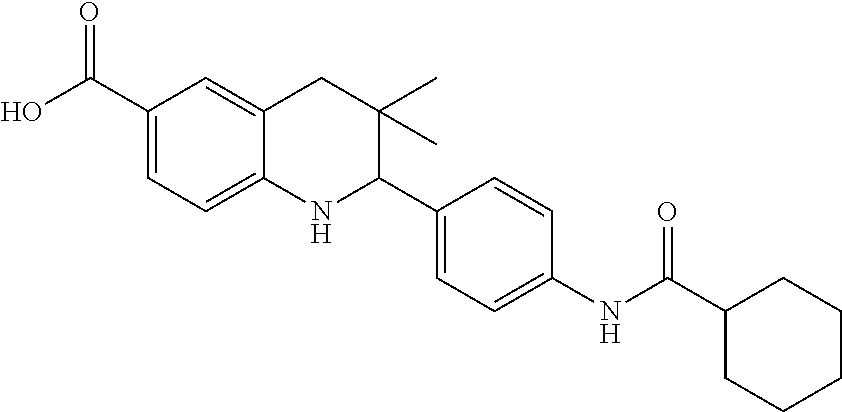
OC(C1=CC=C2C(=C1)CC(C)(C)C(C1=CC=C(NC(C3CCCCC3)=O)C=C1)N2)=O
